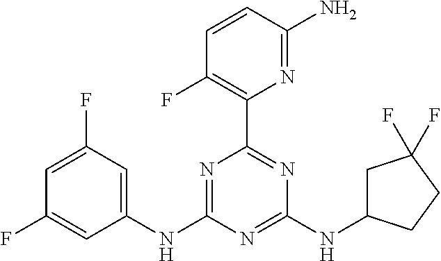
N1=C(NC2=CC(F)=CC(F)=C2)N=C(NC2CC(F)(F)CC2)N=C1C1=C(F)C=CC(N)=N1
